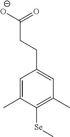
C1=C(C)C([Se]C)=C(C)C=C1CCC([O-])=O
